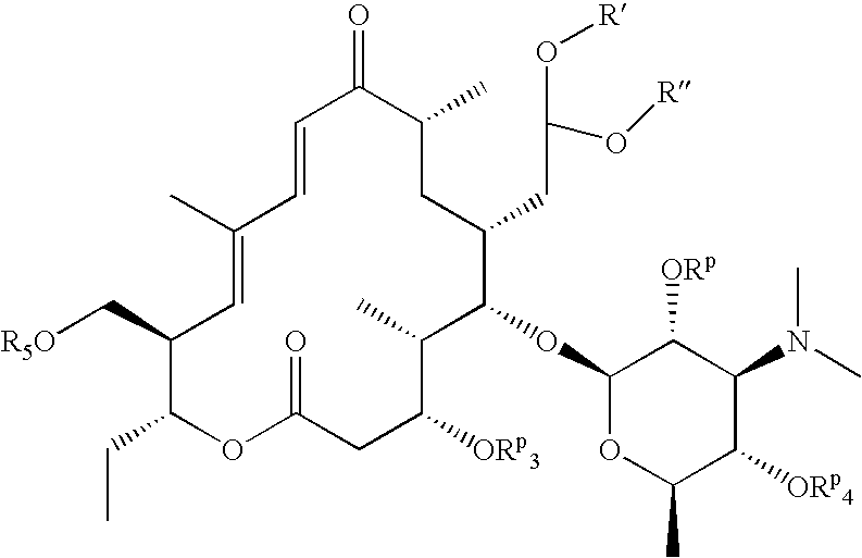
[R5O]CC1C(CC)OC(=O)CC([ORp3])C(C)C(OC2OC(C)C([ORp4])C(N(C)C)C2[ORp])C(CC(O[R])O[R])CC(C)C(=O)C=CC(C)=C1
